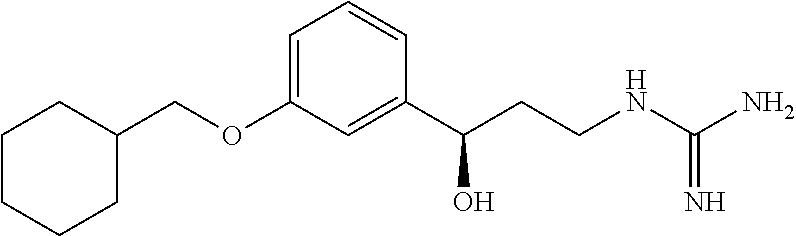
C(OC1=CC=CC(C(CCNC(=N)N)O)=C1)C1CCCCC1
